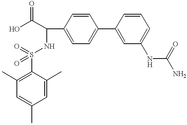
C(C1=CC=C(C2=CC(NC(=O)N)=CC=C2)C=C1)(C(O)=O)NS(=O)(=O)C1=C(C)C=C(C)C=C1C
